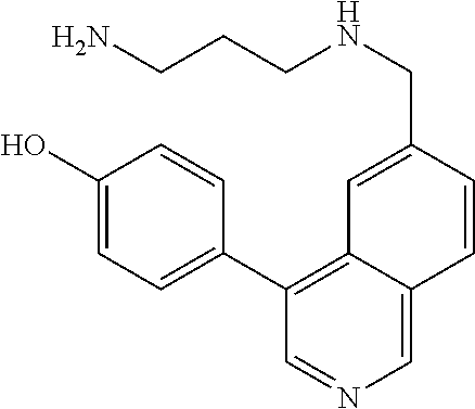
C1(O)=CC=C(C2=C3C(=CN=C2)C=CC(CNCCCN)=C3)C=C1
